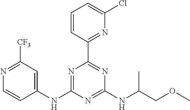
C1(NC2=NC(C3=NC(Cl)=CC=C3)=NC(NC(COC)C)=N2)=CC([CF3])=NC=C1
